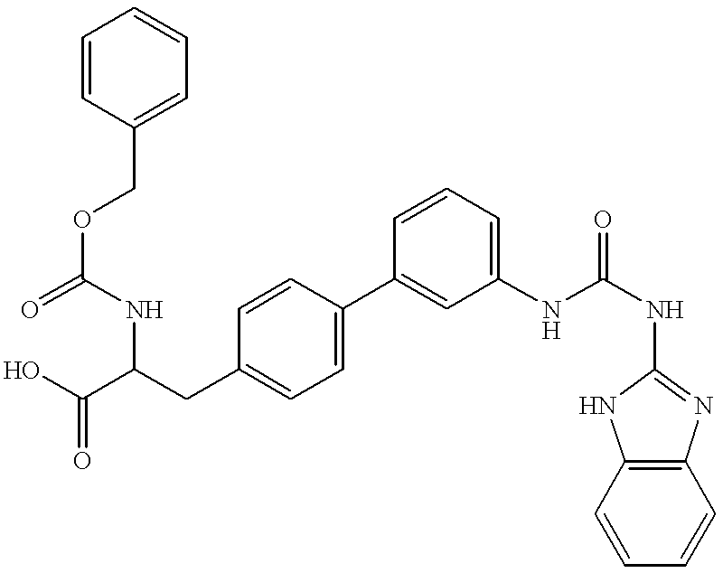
C(C1=CC=CC=C1)OC(NC(C(O)=O)CC1=CC=C(C2=CC(NC(NC3=NC4=C(N3)C=CC=C4)=O)=CC=C2)C=C1)=O
